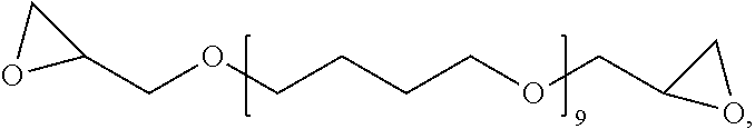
C(OCCCCOCC1OC1)C1CO1
